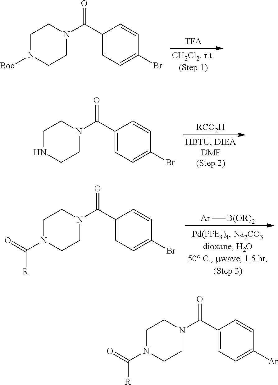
C1(C(=O)N2CCN(C(=O)[R])CC2)=CC=C([Ar])C=C1.C1(C(=O)N2CCN([Boc])CC2)=CC=C(Br)C=C1.C1(C(=O)N2CCNCC2)=CC=C(Br)C=C1.[RCO2H].C1(C(=O)N2CCN(C(=O)[R])CC2)=CC=C(Br)C=C1.[Ar][B(OR)2]
